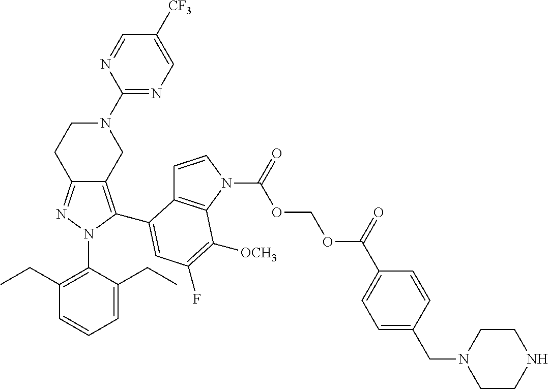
C12=NN(C3=C(CC)C=CC=C3CC)C(C3=CC(F)=C([OCH3])C4=C3C=CN4C(OCOC(C3=CC=C(CN4CCNCC4)C=C3)=O)=O)=C1CN(C1=NC=C([CF3])C=N1)CC2
